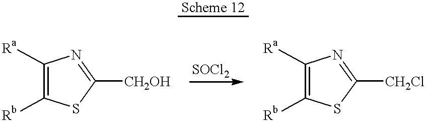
C1([Rb])=C([Ra])N=C([CH2OH])S1.C1([Rb])=C([Ra])N=C([CH2Cl])S1
